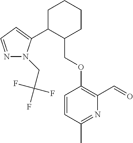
C1C(C2=CC=NN2CC(F)(F)F)C(COC2=C(C=O)N=C(C)C=C2)CCC1
